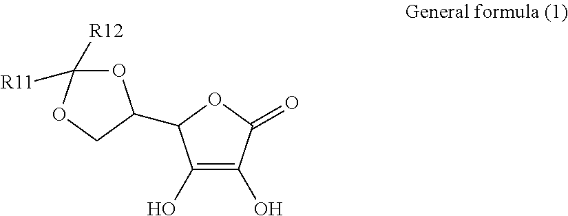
O1C([R11])([R12])OCC1C1C(O)=C(O)C(=O)O1
